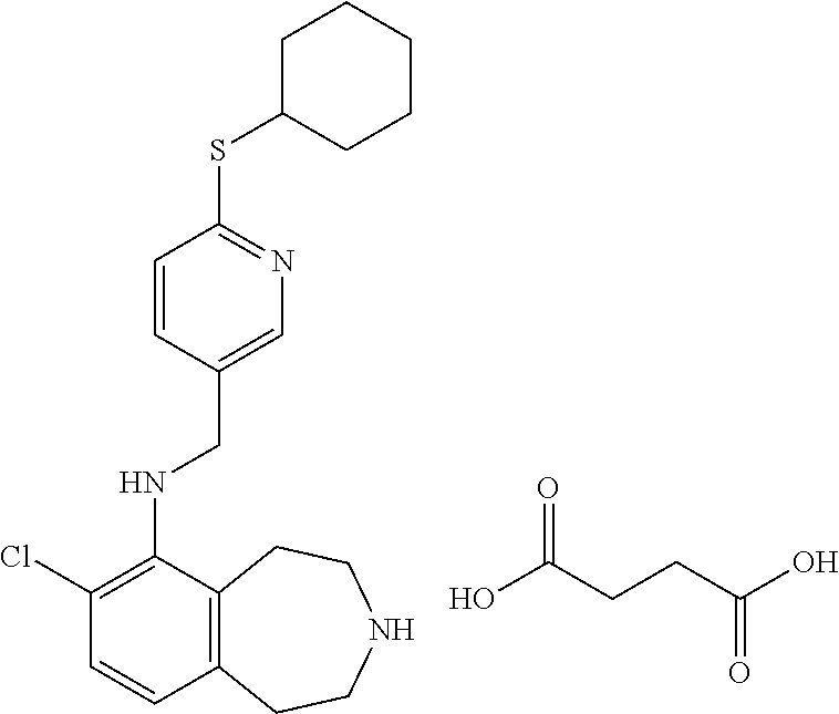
C1(Cl)=C(NCC2=CN=C(SC3CCCCC3)C=C2)C2=C(C=C1)CCNCC2.C(C(O)=O)CC(O)=O
